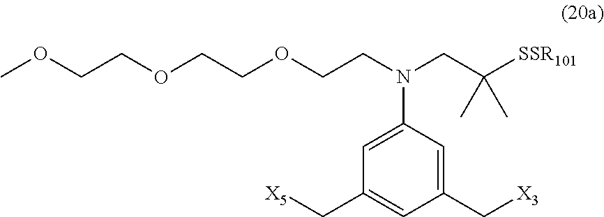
[X5]CC1=CC(C[X3])=CC(N(CC([SSR101])(C)C)CCOCCOCCOC)=C1
